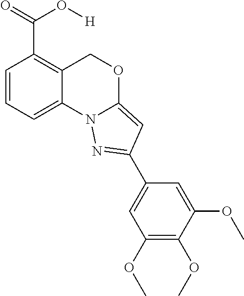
C1=CC=C2C(=C1C(=O)O[H])COC1=CC(C3=CC(OC)=C(OC)C(OC)=C3)=NN21
